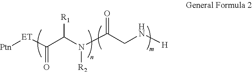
[ET](C(C(N(C(CN[H])=O)[R2])[R1])=O)[Ptn]
